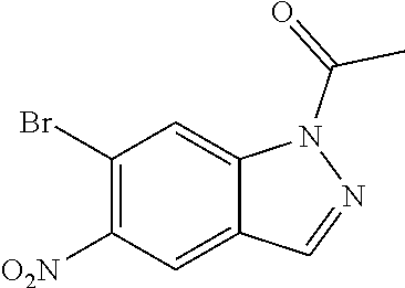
C1(Br)=C([O2N])C=C2C(=C1)N(C(=O)C)N=C2
